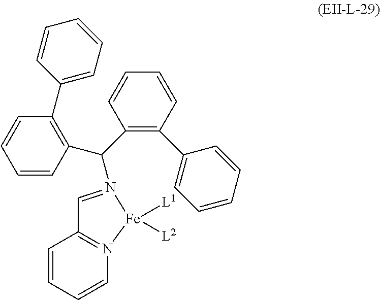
C1=N(C(C2=C(C3=CC=CC=C3)C=CC=C2)C2=C(C3=CC=CC=C3)C=CC=C2)[Fe]([L1])([L2])N2=C1C=CC=C2
